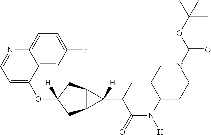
O(C1([H])CC2C(C1)C2(C(C(N([H])C1CCN(C(OC(C)(C)C)=O)CC1)=O)C)[H])C1=CC=NC2=CC=C(F)C=C12
